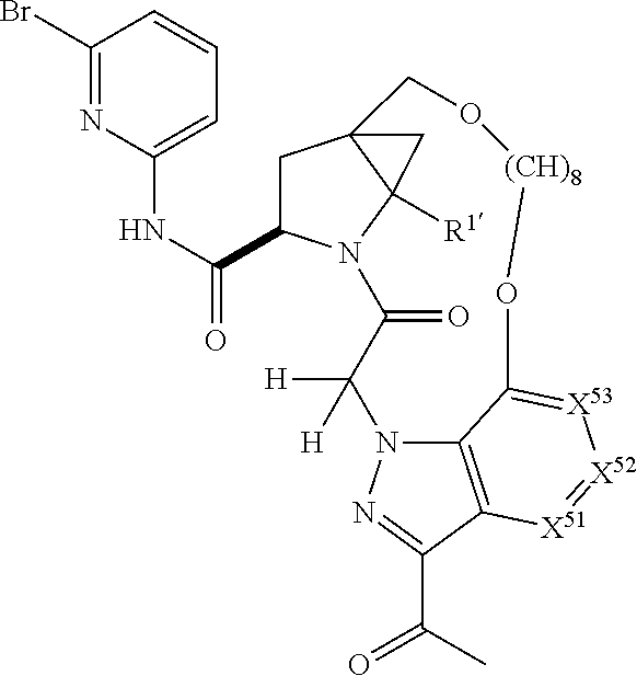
C1C(C(NC2=CC=CC(Br)=N2)=O)N2C3([R1])C1(C3)CO[(CH)8]OC1=[X53][X52]=[X51]C3=C1N(C([H])([H])C2=O)N=C3C(C)=O
